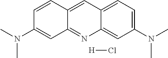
C1(N(C)C)=CC=C2C(=C1)N=C1C(=C2)C=CC(N(C)C)=C1.[H]Cl
